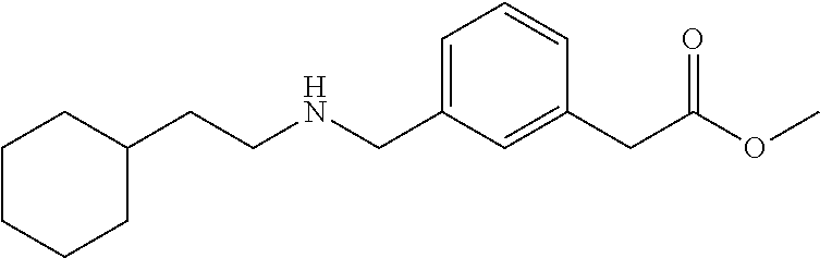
C1(CCNCC2=CC=CC(CC(OC)=O)=C2)CCCCC1
